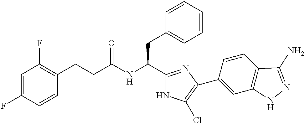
C1=C(F)C=CC(CCC(NC(C2=NC(C3=CC4=C(C=C3)C(N)=NN4)=C(Cl)N2)CC2=CC=CC=C2)=O)=C1F
